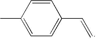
CC1=CC=C(C=C)C=C1
